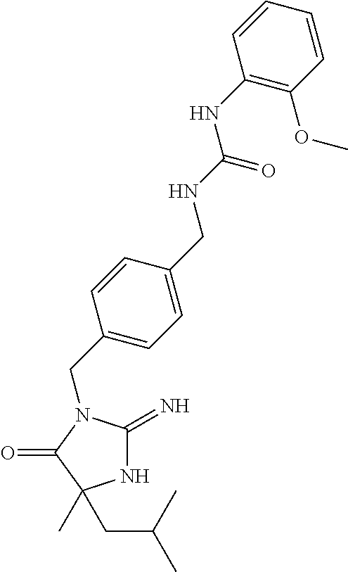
N1C(=N)N(CC2=CC=C(CNC(=O)NC3=C(OC)C=CC=C3)C=C2)C(=O)C1(C)CC(C)C
